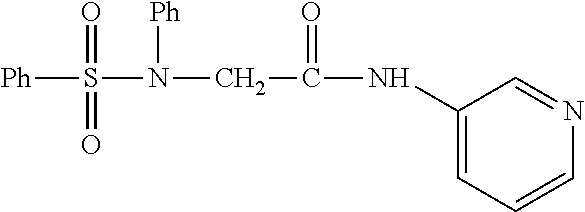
[Ph]S(N(CC(NC1=CC=CN=C1)=O)[Ph])(=O)=O
